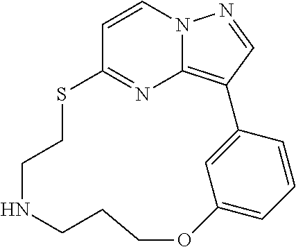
C12=NC3=C(C=NN3C=C1)C1=CC(=CC=C1)OCCCNCCS2
